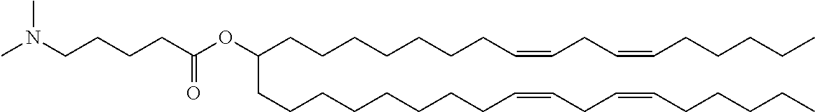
C(CCCC=CCC=CCCCCC)CCCC(CCCCCCCCC=CCC=CCCCCC)OC(CCCCN(C)C)=O
